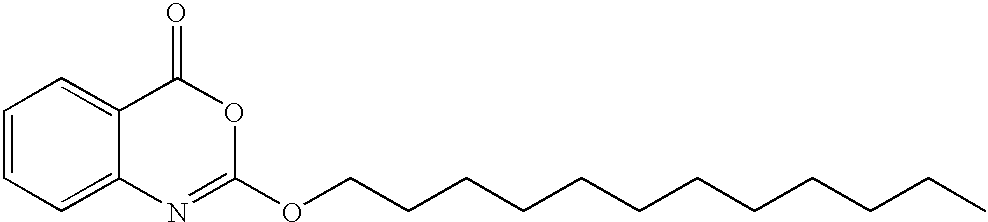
C1=CC=C2C(=C1)C(=O)OC(OCCCCCCCCCCCC)=N2
